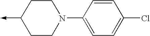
C1(->C)CCN(C2=CC=C(Cl)C=C2)CC1
